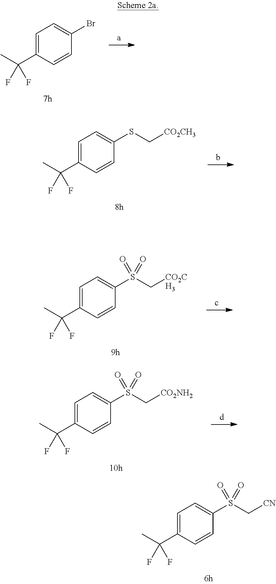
C1=C(C(C)(F)F)C=CC(Br)=C1.C1=C(C(C)(F)F)C=CC(SC[CO2CH3])=C1.C1=C(C(C)(F)F)C=CC(S(C[CO2CH3])(=O)=O)=C1.C1=C(C(C)(F)F)C=CC(S(C[CO2NH2])(=O)=O)=C1.C1=C(C(C)(F)F)C=CC(S(C[CN])(=O)=O)=C1
